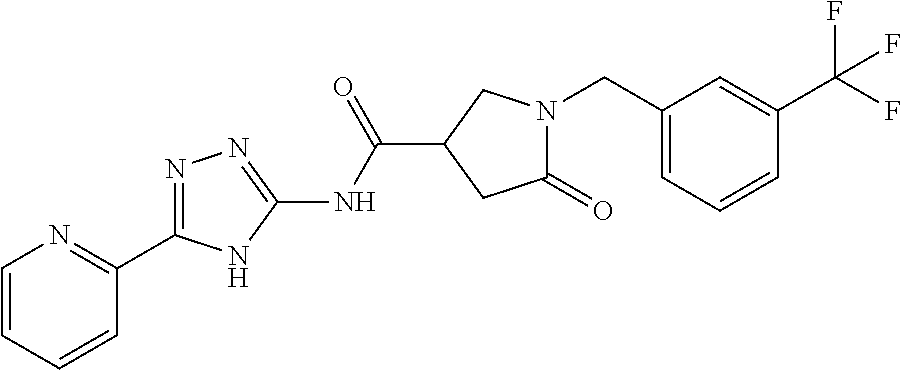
C1=CC=CC(C2=NN=C(NC(C3CC(=O)N(CC4=CC=CC(C(F)(F)F)=C4)C3)=O)N2)=N1
